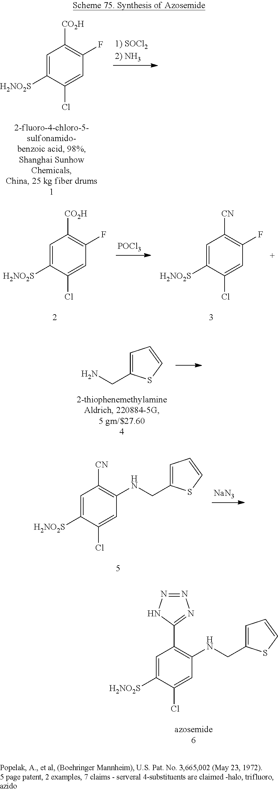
C1=C([H2NO2S])C(Cl)=CC(F)=C1[CO2H].C1=C([H2NO2S])C(Cl)=CC(F)=C1[CO2H].[POCl3].C1=C([H2NO2S])C(Cl)=CC(F)=C1[CN].C1=C(CN)SC=C1.C1=C([H2NO2S])C(Cl)=CC(NCC2=CC=CS2)=C1[CN].[NaN3].C1=C([H2NO2S])C(Cl)=CC(NCC2=CC=CS2)=C1C1=NN=NN1
